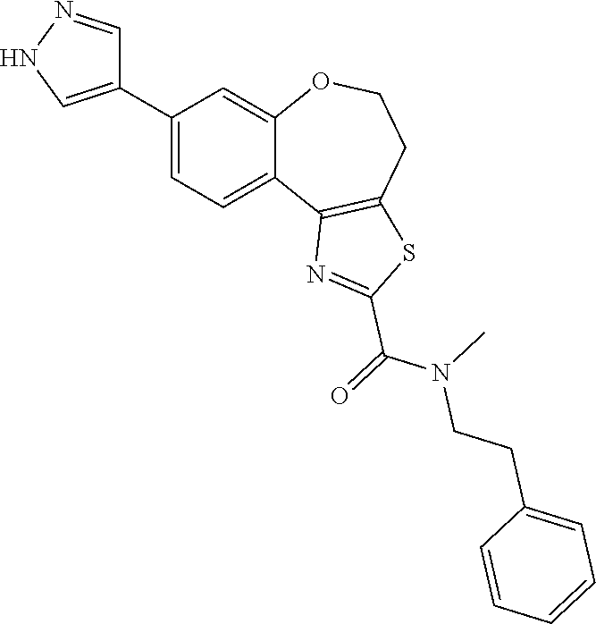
C1(C2=CNN=C2)=CC=C2C(=C1)OCCC1=C2N=C(C(=O)N(C)CCC2=CC=CC=C2)S1
